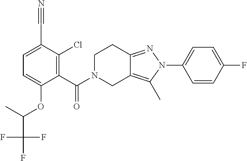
C1=C(C#N)C(Cl)=C(C(N2CC3=C(C)N(C4=CC=C(F)C=C4)N=C3CC2)=O)C(OC(C(F)(F)F)C)=C1
